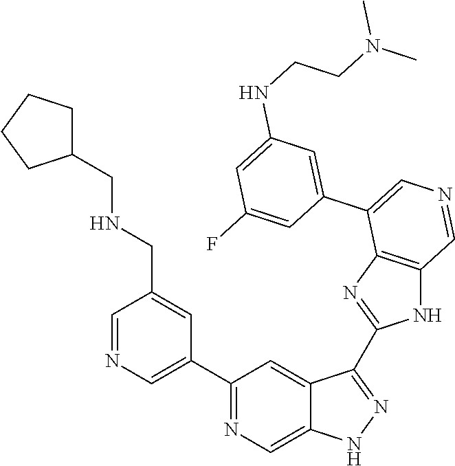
C1(C2=CN=CC(CNCC3CCCC3)=C2)=NC=C2C(=C1)C(C1=NC3=C(N1)C=NC=C3C1=CC(NCCN(C)C)=CC(F)=C1)=NN2
